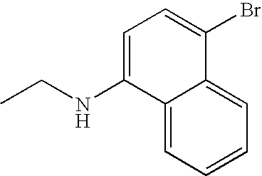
C12=CC=CC=C1C(Br)=CC=C2NCC
